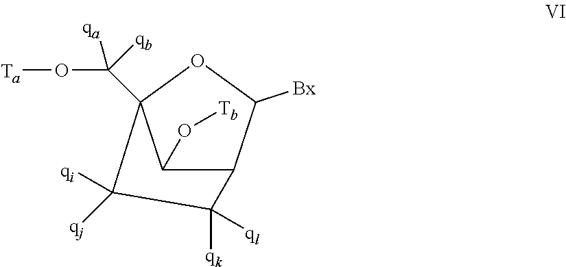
C1(O[Tb])C2C([Bx])OC1(C(O[Ta])([qa])[qb])C([qi])([qj])C2([qk])[ql]
